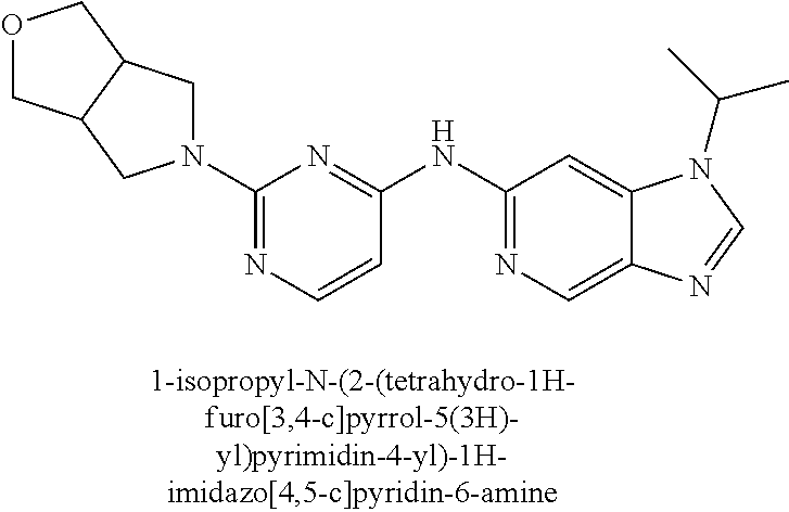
C1=CC(NC2=NC=C3C(=C2)N(C(C)C)C=N3)=NC(N2CC3C(C2)COC3)=N1
